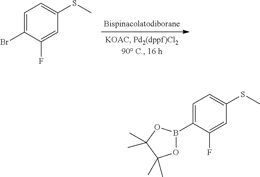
C1=C(Br)C(F)=CC(SC)=C1.C1=C(B2OC(C)(C)C(C)(C)O2)C(F)=CC(SC)=C1
